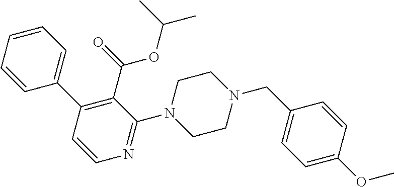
C1=CC=CC(C2=C(C(=O)OC(C)C)C(N3CCN(CC4=CC=C(OC)C=C4)CC3)=NC=C2)=C1
